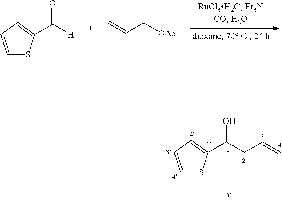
C(CC=C)(O)C1=CC=CS1.C=CC[OAc].C([H])(=O)C1=CC=CS1
